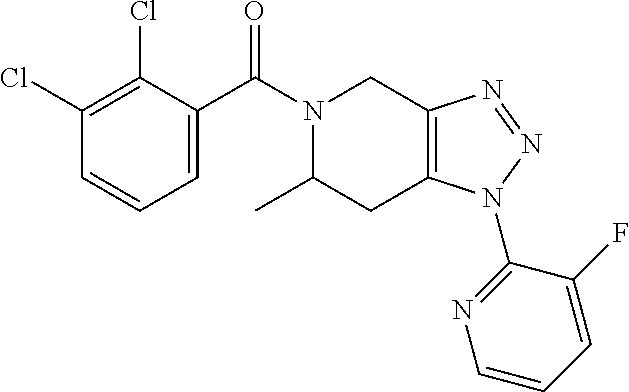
N1(C(C2=CC=CC(Cl)=C2Cl)=O)C(C)CC2=C(C1)N=NN2C1=NC=CC=C1F
